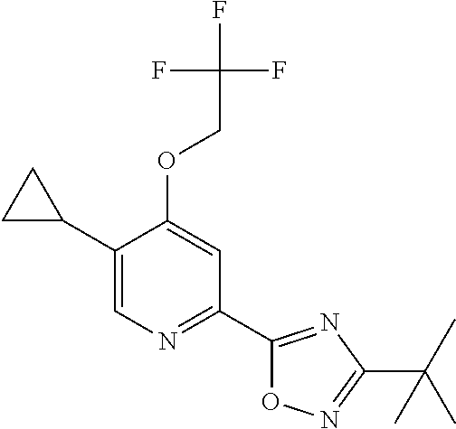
C1(C2CC2)=CN=C(C2=NC(C(C)(C)C)=NO2)C=C1OCC(F)(F)F
